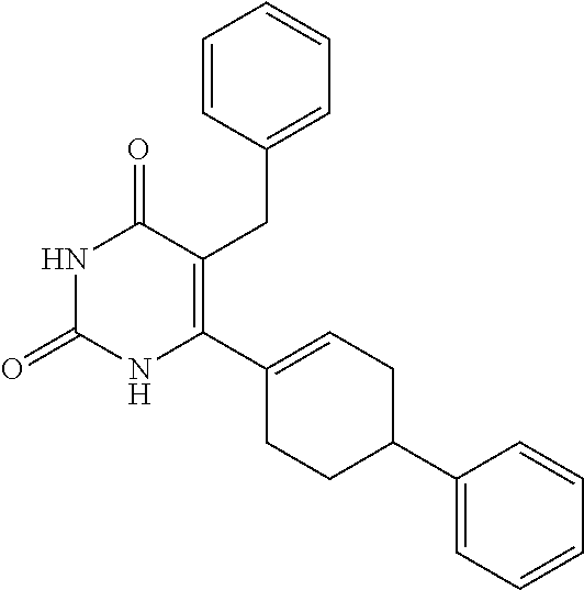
C1=CC(CC2=C(C3=CCC(C4=CC=CC=C4)CC3)NC(=O)NC2=O)=CC=C1
